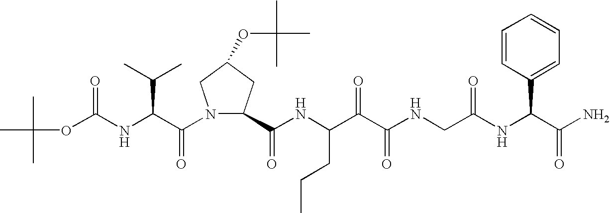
C(NC(C(N1C(C(NC(C(C(NCC(NC(C(N)=O)C2=CC=CC=C2)=O)=O)=O)CCC)=O)CC(OC(C)(C)C)C1)=O)C(C)C)(=O)OC(C)(C)C
